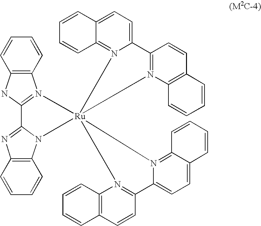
C12=C(NC3=N1[Ru]14(N5C6=C(N=C35)C=CC=C6)(N3=C5C(=CC=C3C3=N1C1=C(C=C3)C=CC=C1)C=CC=C5)N1=C(C=CC3=C1C=CC=C3)C1=CC=C3C(=N14)C=CC=C3)C=CC=C2
